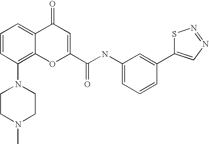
C1=CC(N2CCN(C)CC2)=C2C(=C1)C(=O)C=C(C(NC1=CC=CC(C3=CN=NS3)=C1)=O)O2
